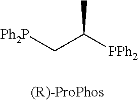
[Ph2P]CC([PPh2])C
